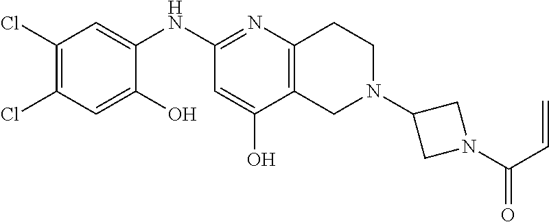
C1(Cl)=C(Cl)C=C(O)C(NC2=NC3=C(C(O)=C2)CN(C2CN(C(C=C)=O)C2)CC3)=C1
